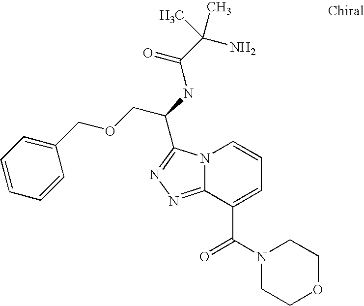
N12C(=NN=C1C(NC(C(N)(C)C)=O)COCC1=CC=CC=C1)C(C(N1CCOCC1)=O)=CC=C2
